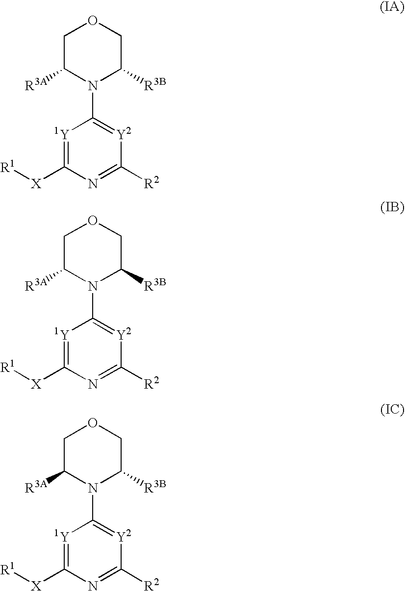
C1C([R3A])N(C2=[Y2]C([R2])=NC([X][R1])=[1Y]2)C([R3B])CO1.C1C([R3A])N(C2=[Y2]C([R2])=NC([X][R1])=[1Y]2)C([R3B])CO1.C1C([R3A])N(C2=[Y2]C([R2])=NC([X][R1])=[1Y]2)C([R3B])CO1
